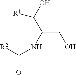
C(CO)(NC([R2])=O)C(O)[R1]
